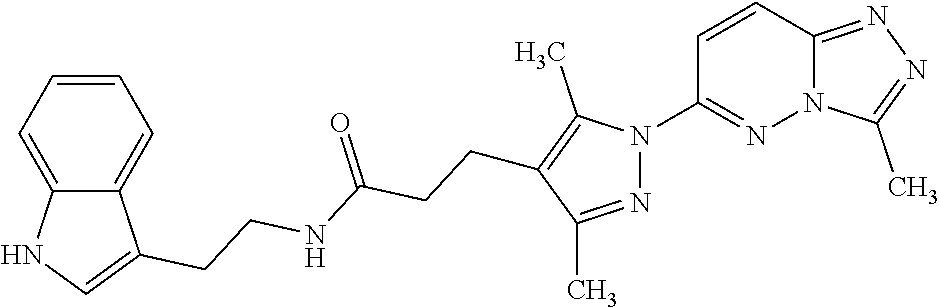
C12=NN=C(C)N1N=C(N1N=C(C)C(CCC(NCCC3=CNC4=CC=CC=C43)=O)=C1C)C=C2
